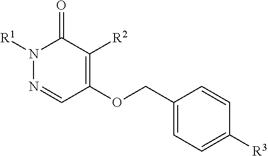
C1(OCC2=CC=C([R3])C=C2)=C([R2])C(=O)N([R1])N=C1
